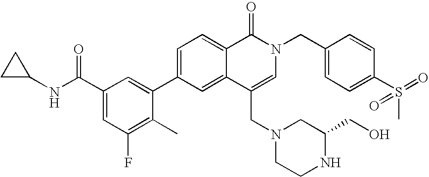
C1C(NC(C2=CC(F)=C(C)C(C3=CC=C4C(=C3)C(CN3CCNC(CO)C3)=CN(CC3=CC=C(S(=O)(C)=O)C=C3)C4=O)=C2)=O)C1
